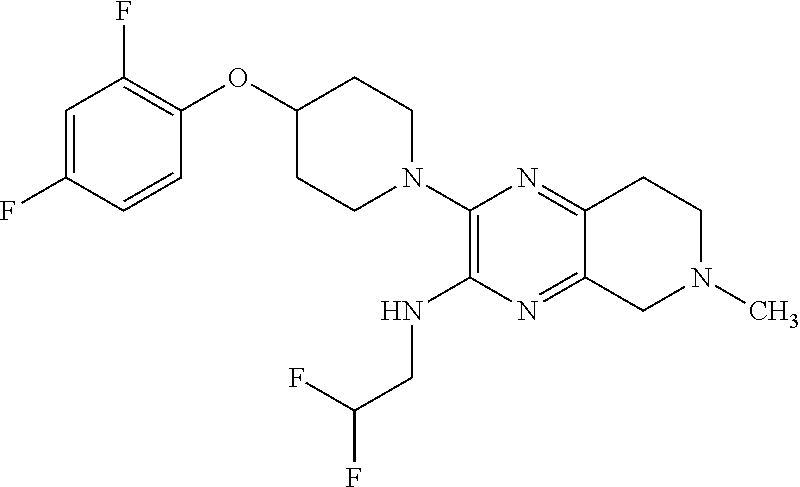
C1=C(F)C=CC(OC2CCN(C3=C(NCC(F)F)N=C4C(=N3)CCN(C)C4)CC2)=C1F
